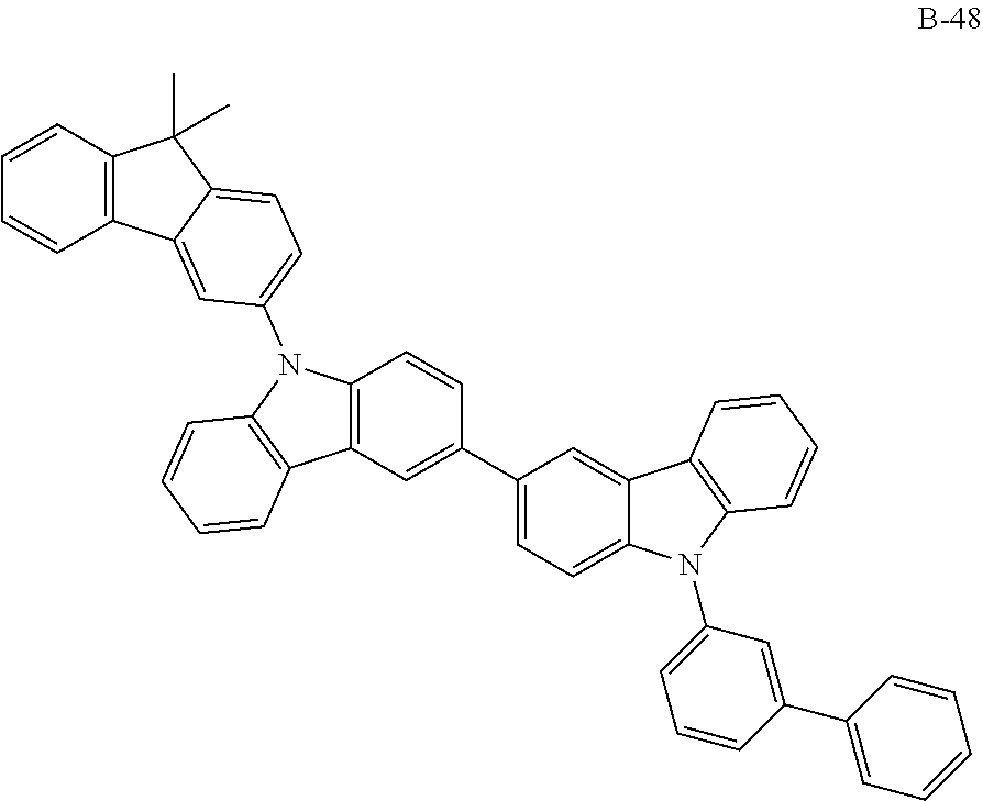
C12=C(C3=CC(N4C5=C(C6=C4C=CC=C6)C=C(C4=CC=C6C(=C4)C4=C(N6C6=CC=CC(C7=CC=CC=C7)=C6)C=CC=C4)C=C5)=CC=C3C1(C)C)C=CC=C2
